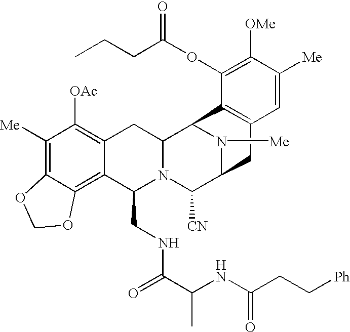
C1([Me])=C2C(=C3C(=C1[OAc])CC1N(C3CNC(C(NC(CC[Ph])=O)C)=O)C([CN])C3N([Me])C1C1=C(C3)C=C([Me])C([OMe])=C1OC(=O)CCC)OCO2
